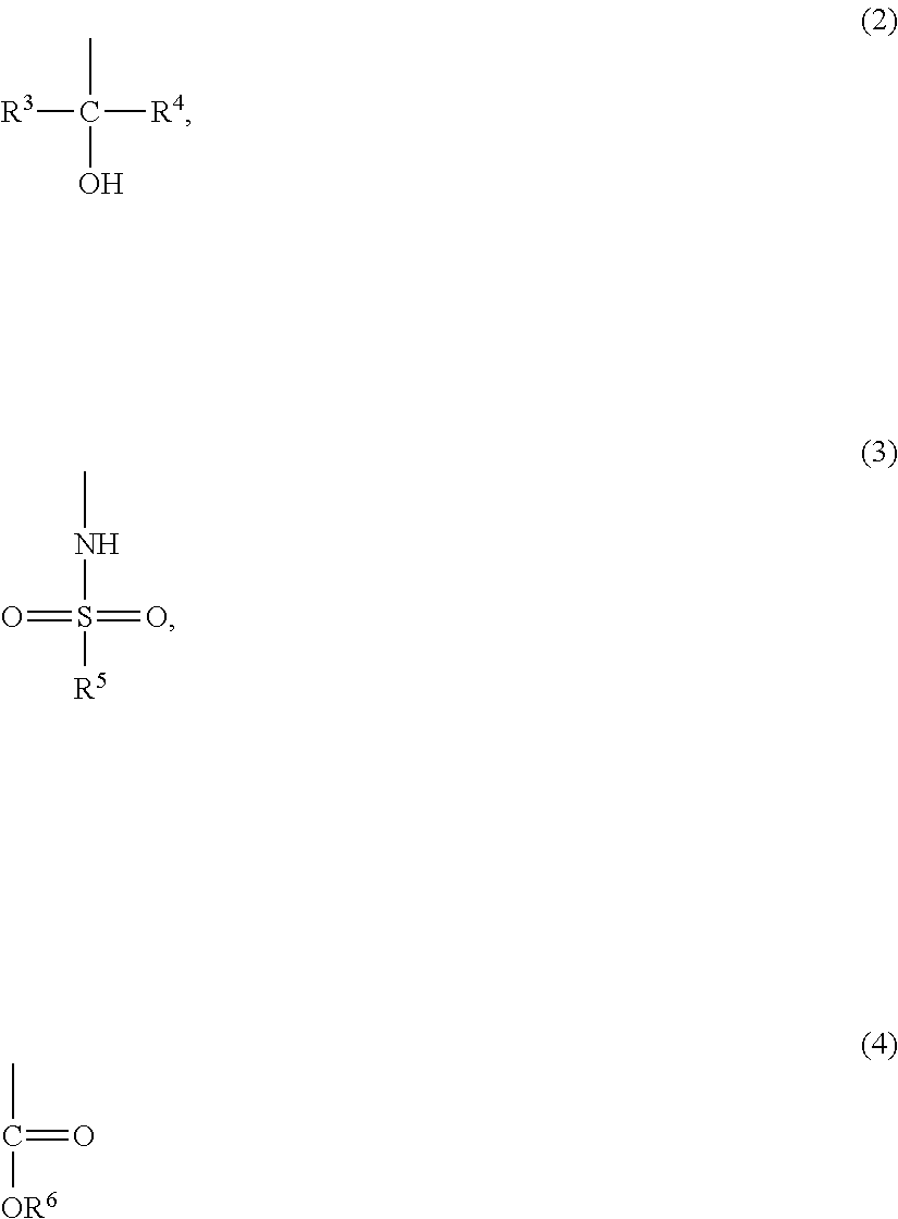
[R3]C([R4])(C)O.O=S(=O)(NC)[R5].C(=O)(C)[OR6]
